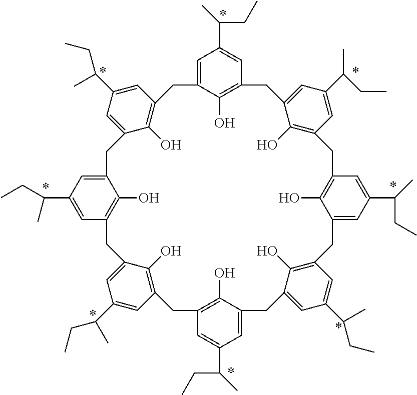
C1=C2C(O)=C(C=C1C(CC)C)CC1=CC(C(CC)C)=CC(=C1O)CC1=C(O)C(=CC(C(CC)C)=C1)CC1=C(O)C(=CC(C(CC)C)=C1)CC1=CC(C(CC)C)=CC(=C1O)CC1=C(O)C(=CC(C(CC)C)=C1)CC1=C(O)C(=CC(C(CC)C)=C1)CC1=CC(C(CC)C)=CC(=C1O)C2
